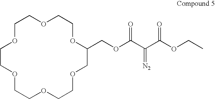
C1OCCOCCOCCOCC(COC(C(=[N2])C(OCC)=O)=O)OCCOC1
